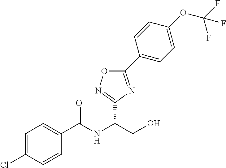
C1=C(Cl)C=CC(C(NC(CO)C2=NOC(C3=CC=C(OC(F)(F)F)C=C3)=N2)=O)=C1
